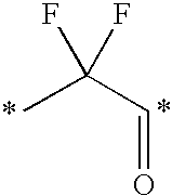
CC(C=O)(F)F
